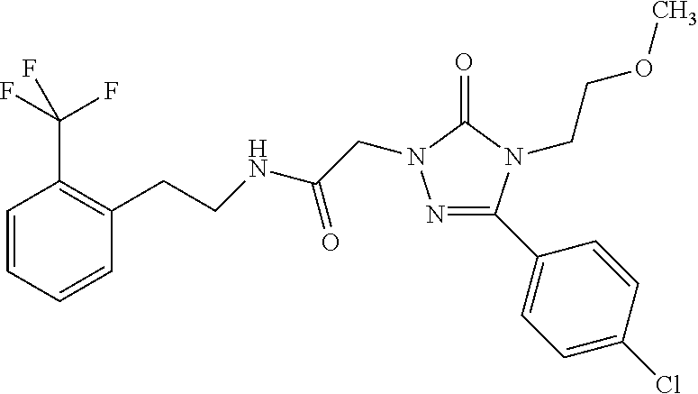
N1=C(C2=CC=C(Cl)C=C2)N(CCOC)C(=O)N1CC(=O)NCCC1=C(C(F)(F)F)C=CC=C1
